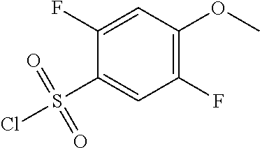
C1(F)=CC(OC)=C(F)C=C1S(Cl)(=O)=O
